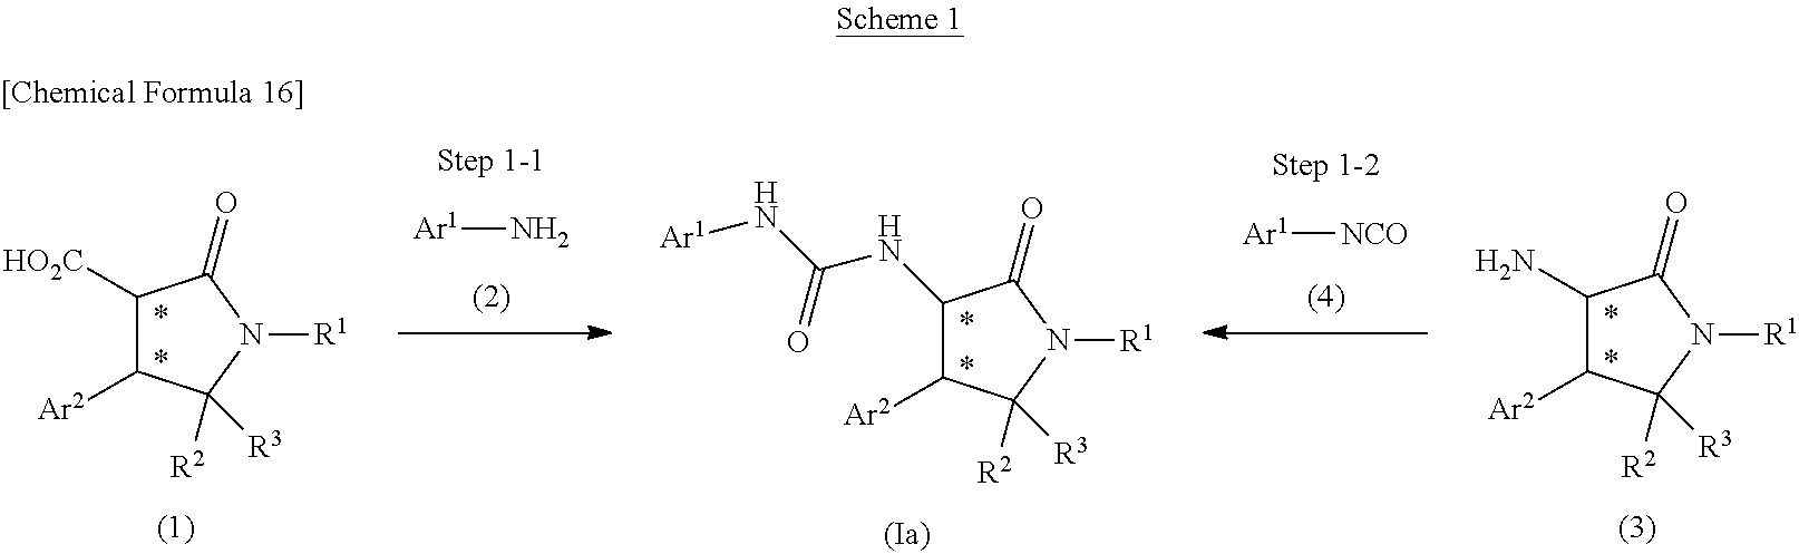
[Ar1][NCO].C1(NC(N[Ar1])=O)C([Ar2])C([R2])([R3])N([R1])C1=O.C1(N)C([Ar2])C([R2])([R3])N([R1])C1=O.[Ar1]N.C1([HO2C])C([Ar2])C([R2])([R3])N([R1])C1=O
